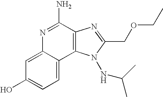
N1=C(N)C2=C(C3=CC=C(O)C=C13)N(NC(C)C)C(COCC)=N2
